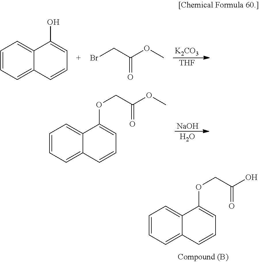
C1=CC=C2C(=C1)C(OCC(O)=O)=CC=C2.[K2CO3].[THF].C1=CC=C2C(=C1)C(O)=CC=C2.BrCC(OC)=O.C1=CC=C2C(=C1)C(OCC(OC)=O)=CC=C2.[NaOH].O
